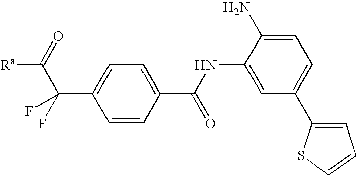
C1(C(NC2=CC(C3=CC=CS3)=CC=C2N)=O)=CC=C(C(F)(C(=O)[Ra])F)C=C1
